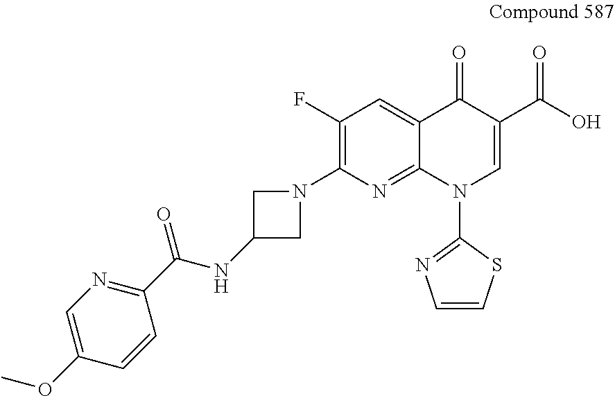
N1(C2=C(F)C=C3C(=N2)N(C2=NC=CS2)C=C(C(O)=O)C3=O)CC(NC(C2=NC=C(OC)C=C2)=O)C1
